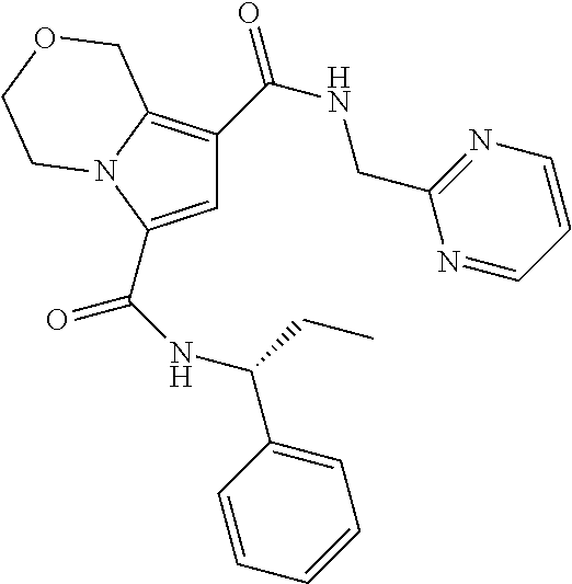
C1=C(C(NC(C2=CC=CC=C2)CC)=O)N2C(=C1C(NCC1=NC=CC=N1)=O)COCC2
